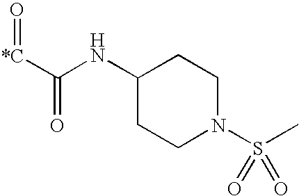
C([*C]=O)(NC1CCN(S(C)(=O)=O)CC1)=O
